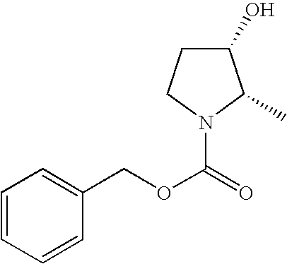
C1=CC=CC(COC(=O)N2C(C)C(O)CC2)=C1
